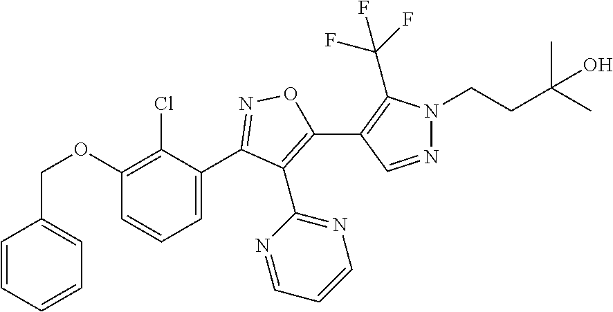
C1(OCC2=CC=CC=C2)=C(Cl)C(C2=NOC(C3=C(C(F)(F)F)N(CCC(C)(C)O)N=C3)=C2C2=NC=CC=N2)=CC=C1
